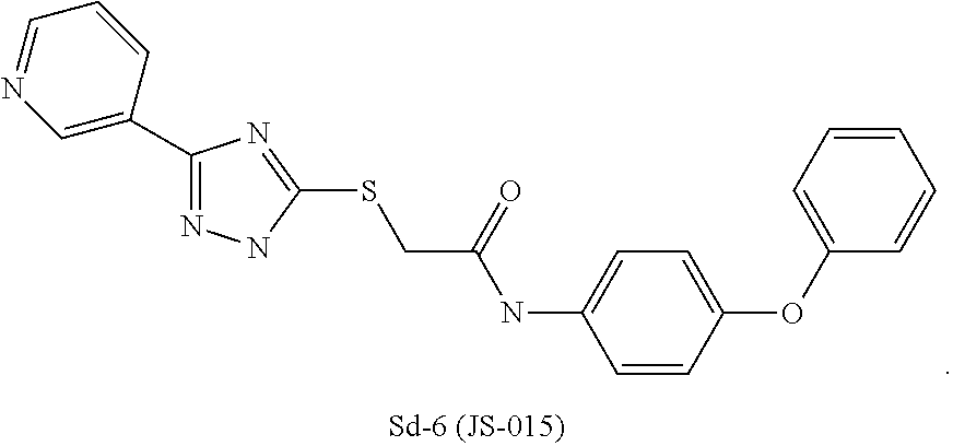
C1=NC=C(C2=NNC(SCC(NC3=CC=C(OC4=CC=CC=C4)C=C3)=O)=N2)C=C1
